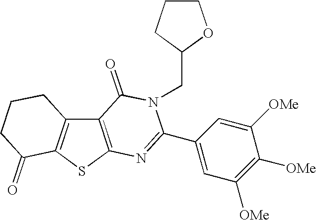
C12=C(SC3=C1CCCC3=O)N=C(C1=CC([OMe])=C([OMe])C([OMe])=C1)N(CC1OCCC1)C2=O
